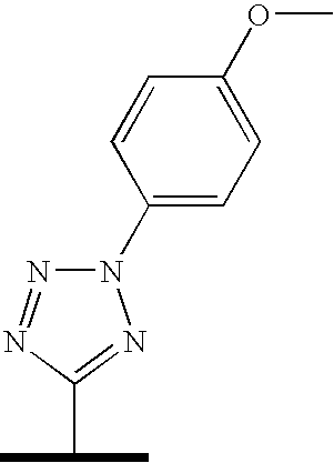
N1(C2=CC=C(OC)C=C2)N=NC(C(C)C)=N1
